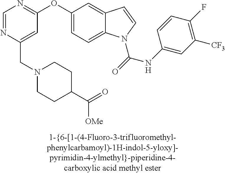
C1=NC(CN2CCC(C(=O)[OMe])CC2)=CC(OC2=CC=C3C(=C2)C=CN3C(=O)NC2=CC([CF3])=C(F)C=C2)=N1
